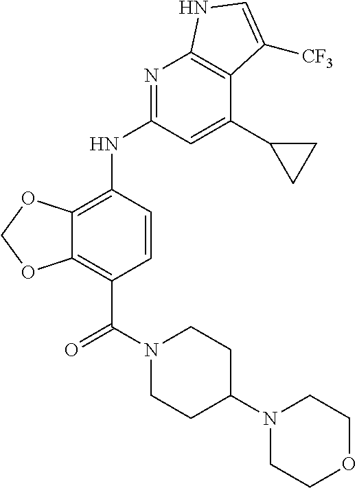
C12=C(C(N3CCC(N4CCOCC4)CC3)=O)C=CC(NC3=NC4=C(C(C5CC5)=C3)C([CF3])=CN4)=C1OCO2
